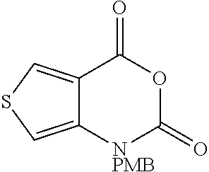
C12=CSC=C1[NPMB]C(=O)OC2=O
